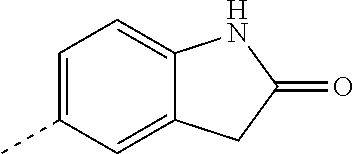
C1=C(C)C=C2C(=C1)NC(=O)C2
